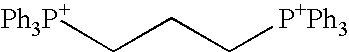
[Ph3P+]CCC[P+Ph3]
